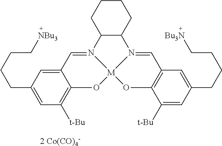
C12C(CCCC1)N1=CC3=C(O[M]14OC1=C([t-Bu])C=C(CCCC[NBu3])C=C1C=N24)C([t-Bu])=CC(CCCC[Bu3N])=C3.[2 Co(CO)4-]
